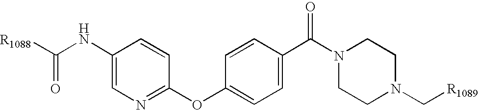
C1(NC([R1088])=O)=CN=C(OC2=CC=C(C(N3CCN(C[R1089])CC3)=O)C=C2)C=C1
